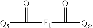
[Q5]C([F1]C(=O)[Q6])=O
